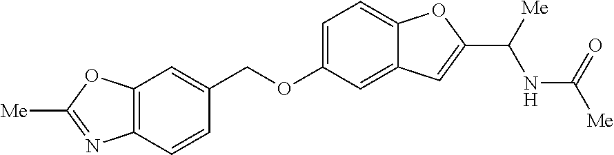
C1=C(OCC2=CC3=C(C=C2)N=C([Me])O3)C=C2C(=C1)OC(C([Me])NC([Me])=O)=C2
